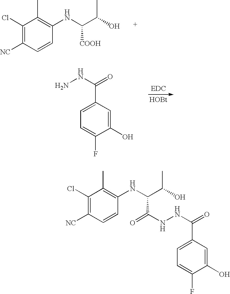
C1(Cl)=C([NC])C=CC(NC(C(C)O)[COOH])=C1C.[HOBt].C1(O)=CC(C(NN)=O)=CC=C1F.C1(Cl)=C([NC])C=CC(NC(C(C)O)C(NNC(=O)C2=CC=C(F)C(O)=C2)=O)=C1C
